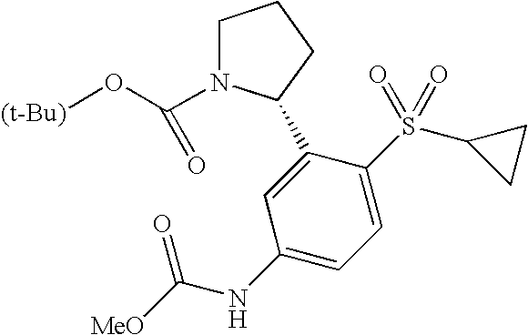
C1N(C(O[(t-Bu)])=O)C(C2=CC(NC([MeO])=O)=CC=C2S(C2CC2)(=O)=O)CC1
